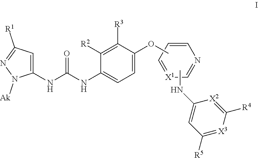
C1(NC(NC2=CC=C(OC)C([R3])=C2[R2])=O)=CC([R1])=NN1[Ak].C1=CC=[X1]C=N1.CNC1=CC([R5])=[X3]C([R4])=[X2]1
